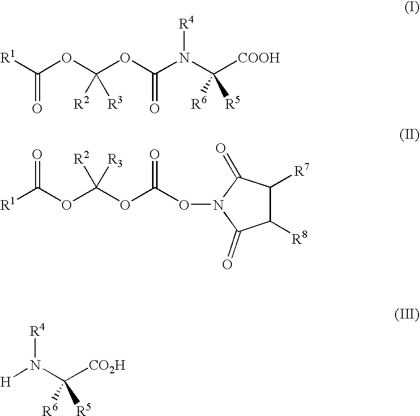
[R1]C(OC(OC(N(C([COOH])([R5])[R6])[R4])=O)([R3])[R2])=O.[R1]C(OC(OC(ON1C(=O)C([R7])C([R8])C1=O)=O)([R3])[R2])=O.N(C([CO2H])([R5])[R6])([R4])[H]
